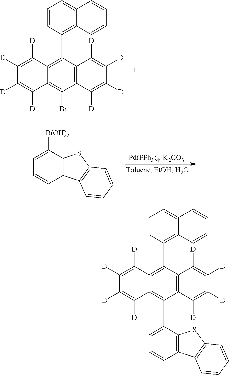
C1([D])=C([D])C2=C(C3=C4C(=CC=C3)C=CC=C4)C3=C(C(Br)=C2C([D])=C1[D])C([D])=C([D])C([D])=C3[D].[B(OH)2]C1=CC=CC2=C1SC1=C2C=CC=C1.C1([D])=C([D])C2=C(C3=C4C(=CC=C3)C=CC=C4)C3=C(C([D])=C([D])C([D])=C3[D])C(C3=CC=CC4=C3SC3=C4C=CC=C3)=C2C([D])=C1[D]
